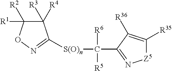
C1([R3])([R4])C([R1])([R2])ON=C1[S(O)n]C(C1=N[Z5]C([R35])=C1[R36])([R6])[R5]
